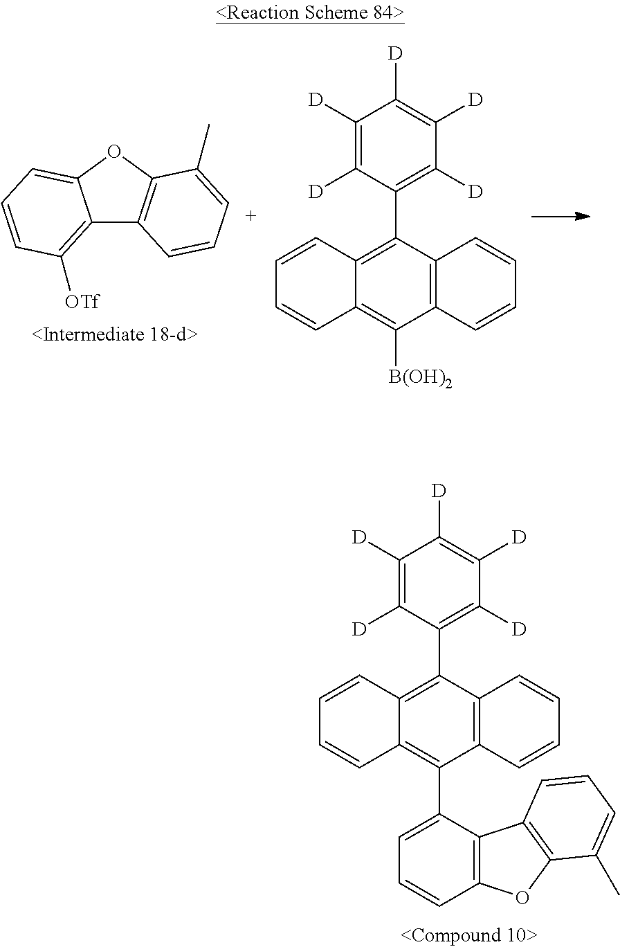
C12=C([OTf])C=CC=C1OC1=C2C=CC=C1C.C1(C2=C3C(=C([B(OH)2])C4=C2C=CC=C4)C=CC=C3)=C([D])C([D])=C([D])C([D])=C1[D].C1(C2=C3C(=C(C4=CC=CC5=C4C4=C(O5)C(C)=CC=C4)C4=C2C=CC=C4)C=CC=C3)=C([D])C([D])=C([D])C([D])=C1[D]
